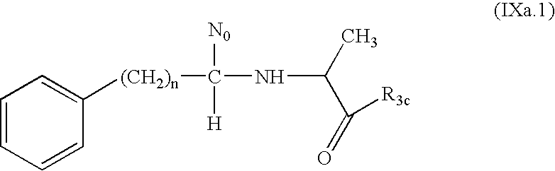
C1=CC=CC([(CH2)n]C(NC(C(=O)[R3c])C)([N0])[H])=C1
